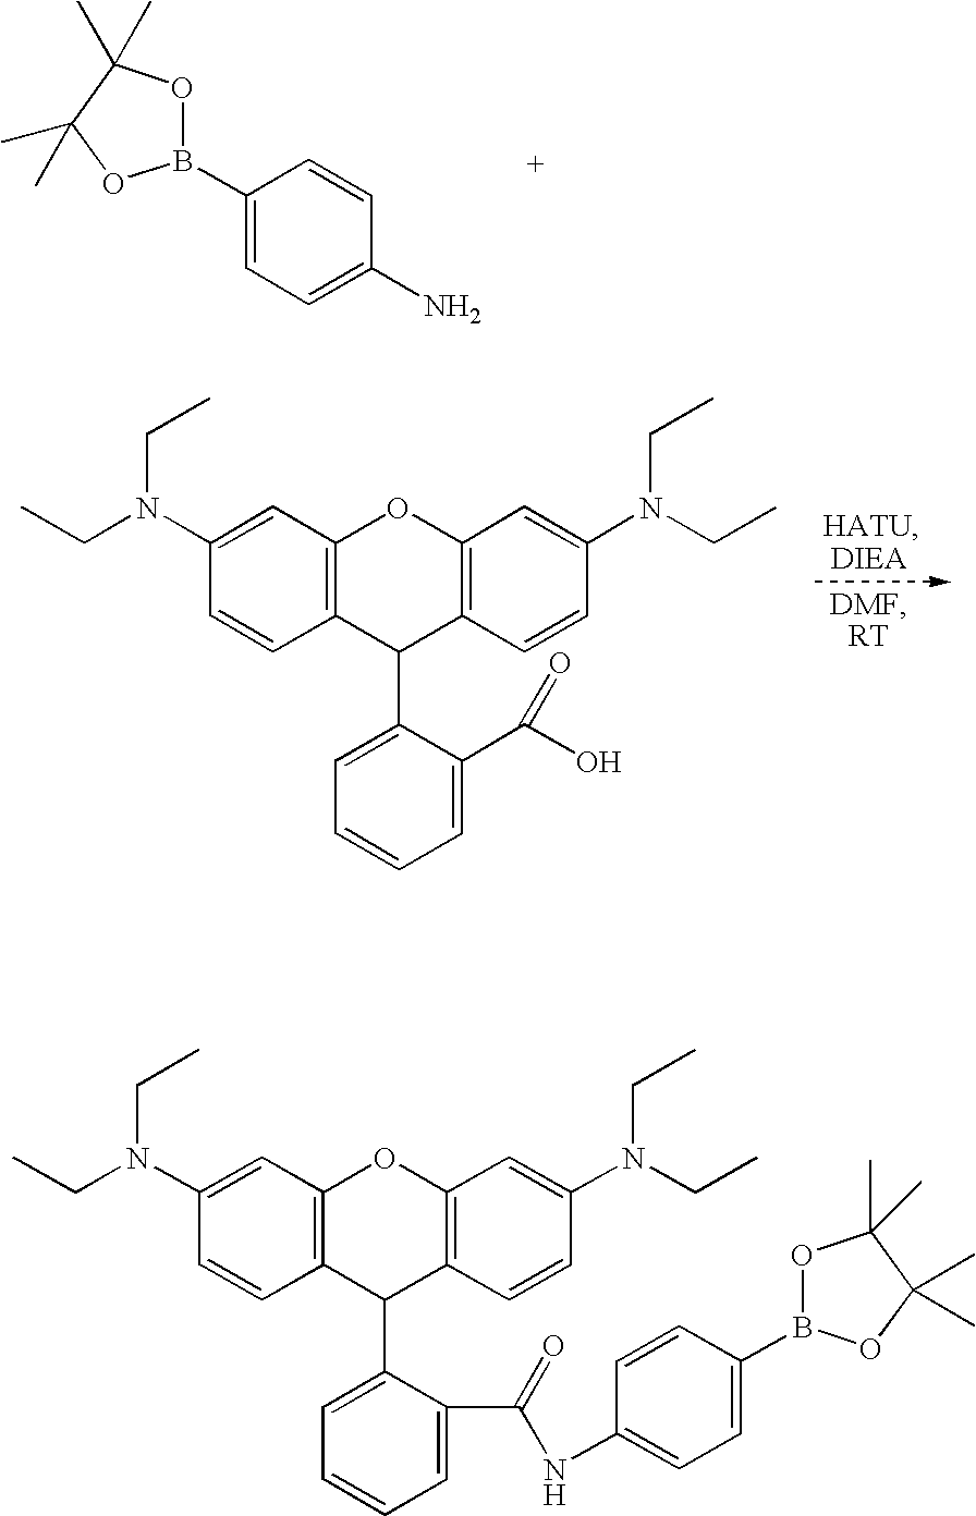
C1(B2OC(C)(C)C(C)(C)O2)=CC=C(N)C=C1.C1=C(N(CC)CC)C=CC2=C1OC1=C(C2C2=CC=CC=C2C(O)=O)C=CC(N(CC)CC)=C1.N(C1=CC=C(B2OC(C)(C)C(C)(C)O2)C=C1)C(=O)C1=CC=CC=C1C1C2=C(OC3=C1C=CC(N(CC)CC)=C3)C=C(N(CC)CC)C=C2
